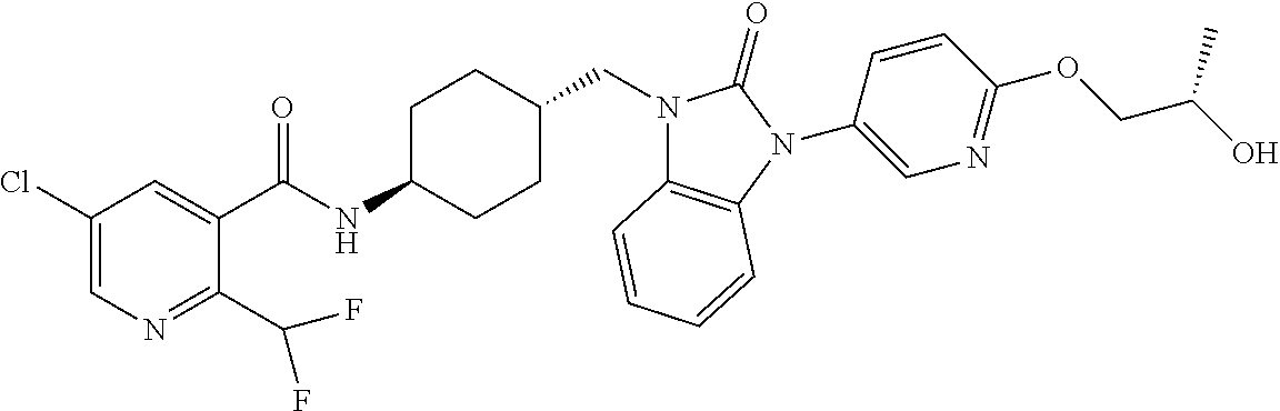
C1(Cl)=CN=C(C(F)F)C(C(NC2CCC(CN3C4=C(N(C5=CN=C(OCC(O)C)C=C5)C3=O)C=CC=C4)CC2)=O)=C1
